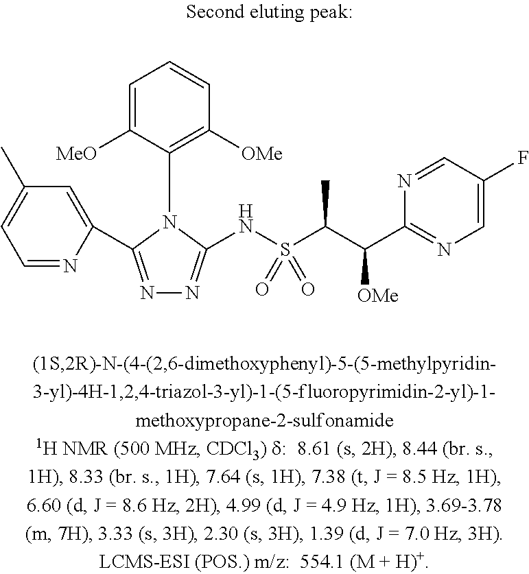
C1=NC(C2=NN=C(NS(C(C(C3=NC=C(F)C=N3)[OMe])C)(=O)=O)N2C2=C([OMe])C=CC=C2[MeO])=CC(C)=C1
